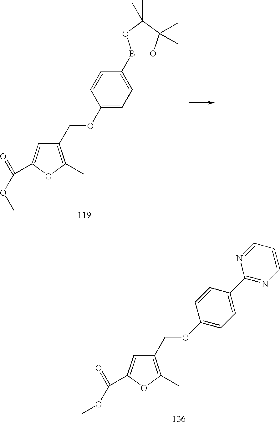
O(CC1=C(C)OC(C(=O)OC)=C1)C1=CC=C(B2OC(C)(C)C(C)(C)O2)C=C1.O(CC1=C(C)OC(C(=O)OC)=C1)C1=CC=C(C2=NC=CC=N2)C=C1
